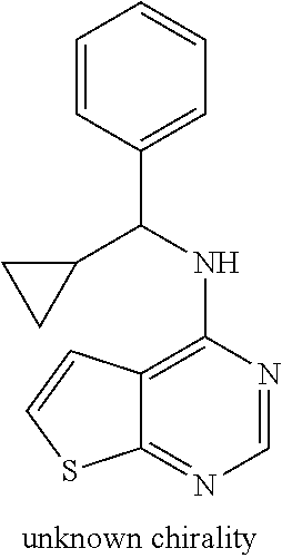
C1=CC(C(NC2=C3C(=NC=N2)SC=C3)C2CC2)=CC=C1
